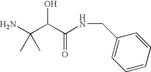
C(C)(C)(N)C(O)C(=O)NCC1=CC=CC=C1
